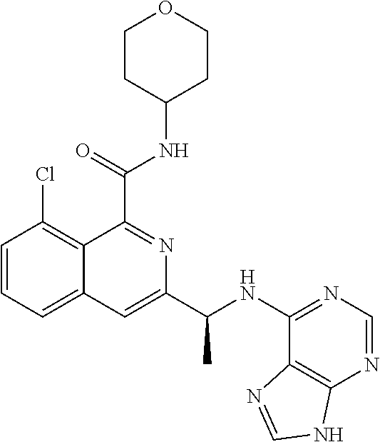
C1=CC=C2C(=C1Cl)C(C(NC1CCOCC1)=O)=NC(C(NC1=NC=NC3=C1N=CN3)C)=C2
